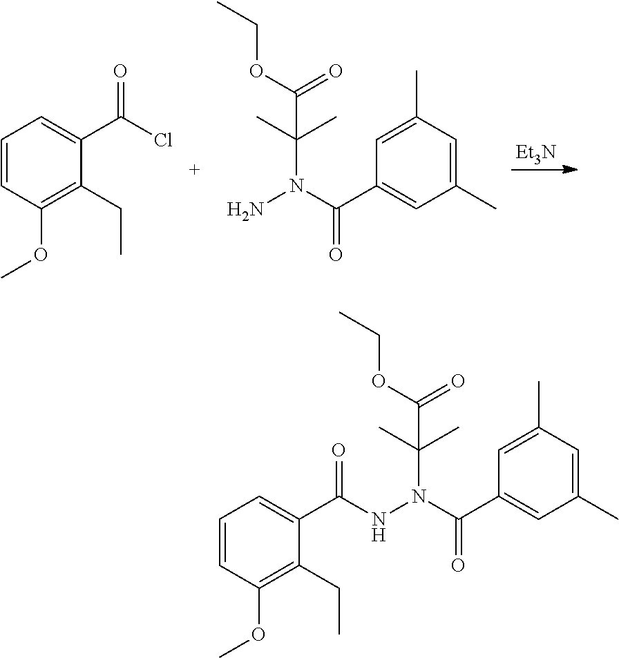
NN(C(C)(C)C(OCC)=O)C(=O)C1=CC(C)=CC(C)=C1.C1=CC(OC)=C(CC)C(C(Cl)=O)=C1.[Et3N].C(C)(C)(C(OCC)=O)N(C(=O)C1=CC(C)=CC(C)=C1)NC(C1=CC=CC(OC)=C1CC)=O
